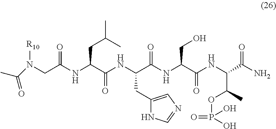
C(NC(C(NC(C(NC(C(NC(C(N)=O)C(C)OP(=O)(O)O)=O)CO)=O)CC1=CN=CN1)=O)CC(C)C)(=O)CN(C(C)=O)[R10]
